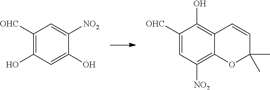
C1([OHC])=C(O)C=C(O)C([NO2])=C1.C1([OHC])=CC([NO2])=C2C(=C1O)C=CC(C)(C)O2
